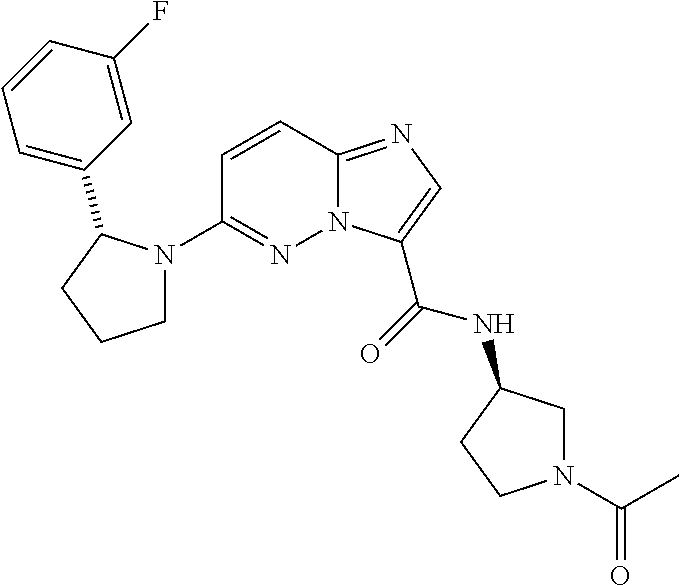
N12C(=NC=C1C(=O)NC1CN(C(C)=O)CC1)C=CC(N1CCCC1C1=CC=CC(F)=C1)=N2
